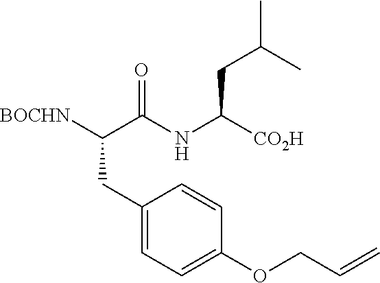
[BOCHN]C(C(NC([CO2H])CC(C)C)=O)CC1=CC=C(OCC=C)C=C1
